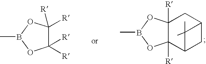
C12([R])C([R])(C3CC(C1)C3(C)C)OB(C)O2.C1([R])([R])C([R])([R])OB(C)O1
